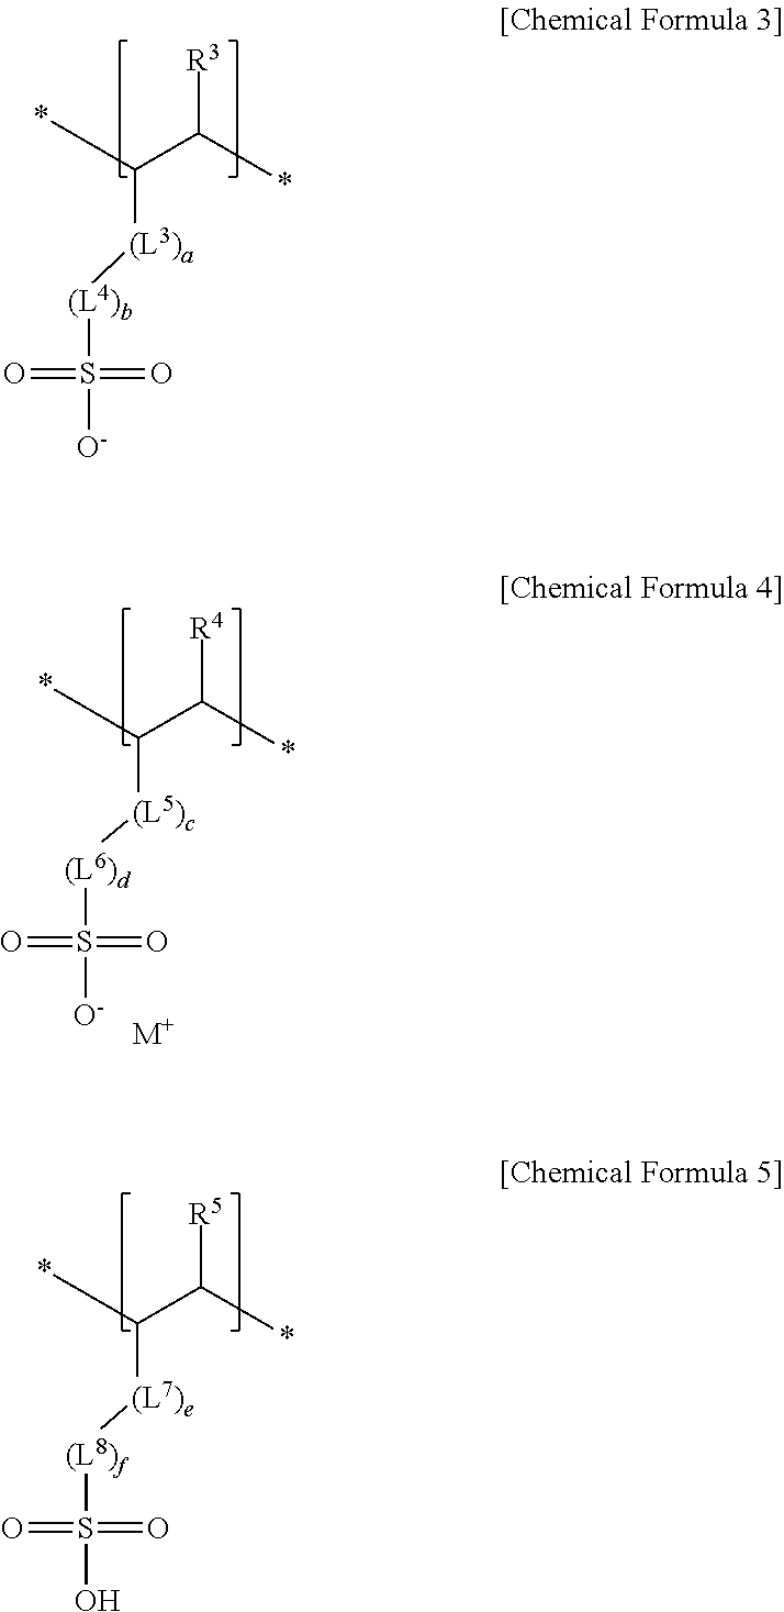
*C(C(*)[R3])[(L3)a][(L4)b]S([O-])(=O)=O.*C(C(*)[R4])[(L5)c][(L6)d]S([O-])(=O)=O.[M+].*C(C(*)[R5])[(L7)e][(L8)f]S(O)(=O)=O
